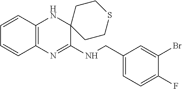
C1(CNC2=NC3=C(NC24CCSCC4)C=CC=C3)=CC=C(F)C(Br)=C1
